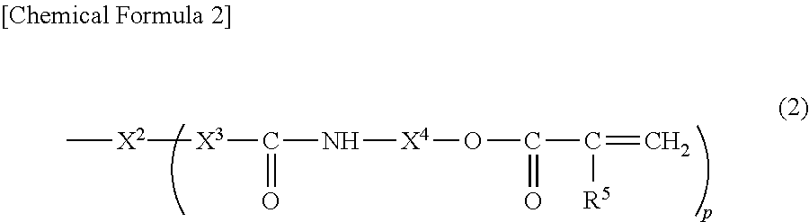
C[X2][X3]C(N[X4]OC(=O)C(=C)[R5])=O
